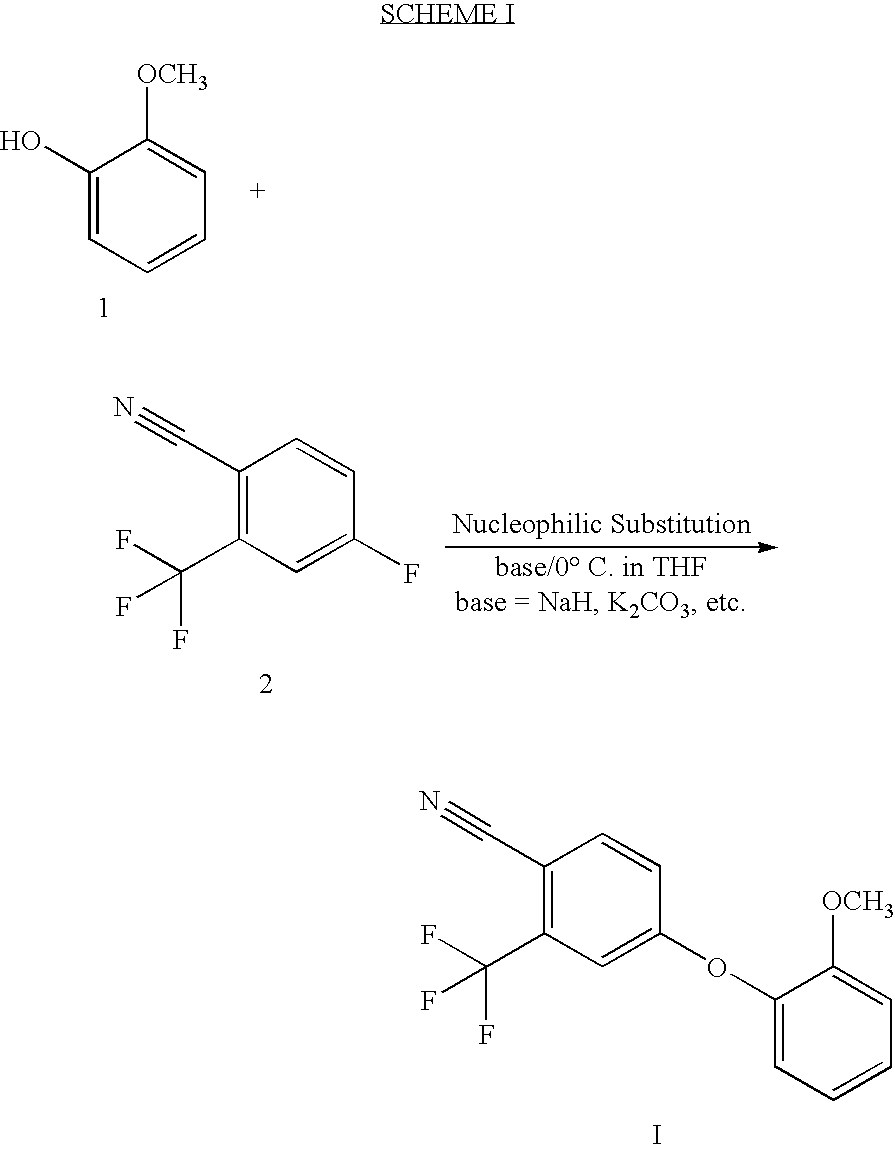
C1(O)=CC=CC=C1[OCH3].C1(C#N)=C(C(F)(F)F)C=C(F)C=C1.C1(C#N)=C(C(F)(F)F)C=C(OC2=CC=CC=C2[OCH3])C=C1.I
